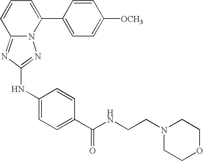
C12=NC(NC3=CC=C(C(NCCN4CCOCC4)=O)C=C3)=NN1C(C1=CC=C([OCH3])C=C1)=CC=C2
